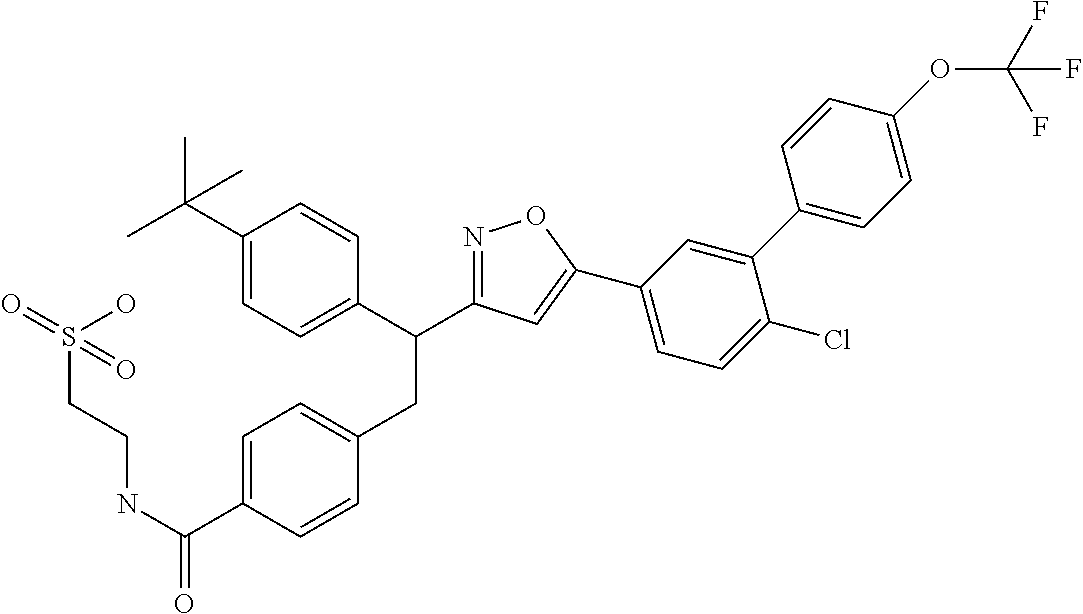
C1(C(C)(C)C)=CC=C(C(CC2=CC=C(C(NCCS(=O)(O)=O)=O)C=C2)C2=NOC(C3=CC=C(Cl)C(C4=CC=C(OC(F)(F)F)C=C4)=C3)=C2)C=C1
